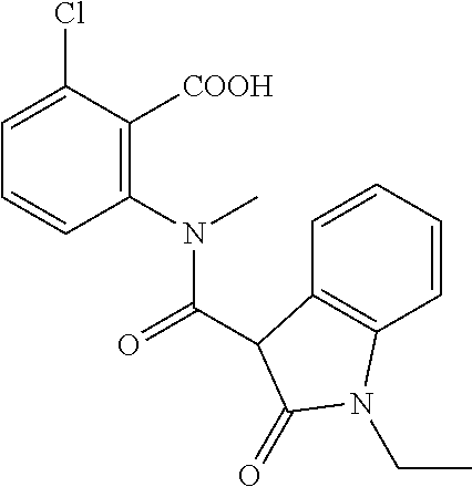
C1=C(Cl)C([COOH])=C(N(C)C(=O)C2C3=C(C=CC=C3)N(CC)C2=O)C=C1
